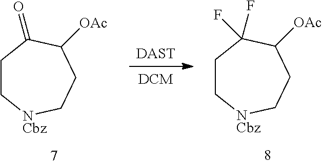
[DAST].[DCM].C1C[NCbz]CCC([OAc])C1=O.C1C[NCbz]CCC([OAc])C1(F)F
